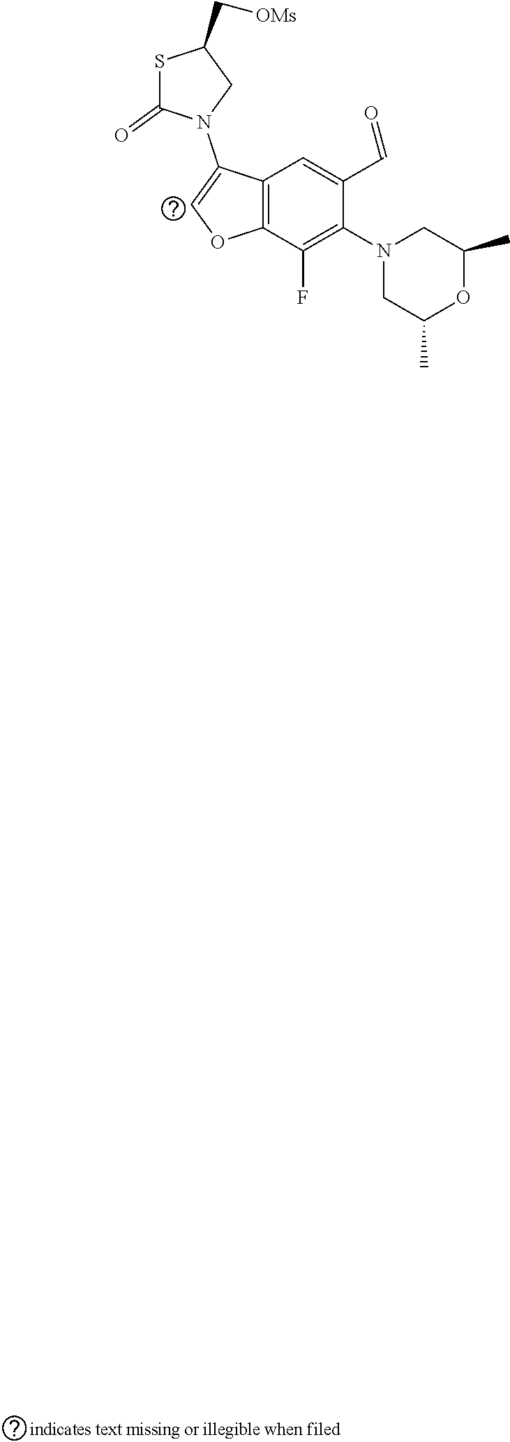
S1C(=O)N(C2=COC3=C2C=C(C=O)C(N2CC(C)OC(C)C2)=C3F)CC1C[OMs]
